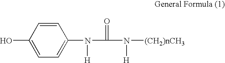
C1=CC(O)=CC=C1N([H])C(=O)N([H])[(CH2)nCH3]
